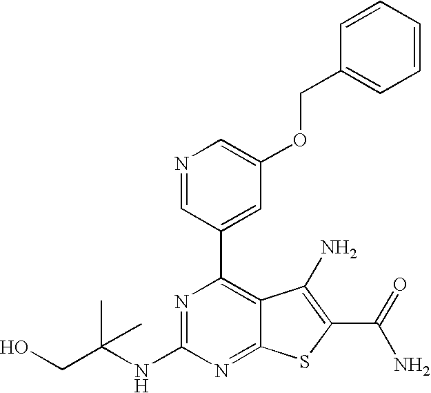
N1=C(NC(CO)(C)C)N=C2C(=C1C1=CC(OCC3=CC=CC=C3)=CN=C1)C(N)=C(C(N)=O)S2
